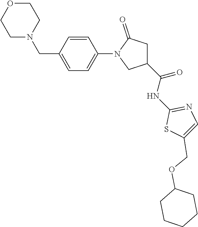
C1OCCN(CC2=CC=C(N3CC(C(NC4=NC=C(COC5CCCCC5)S4)=O)CC3=O)C=C2)C1
